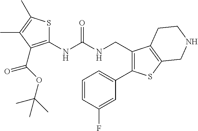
C1(NC(NCC2=C(C3=CC=CC(F)=C3)SC3=C2CCNC3)=O)=C(C(=O)OC(C)(C)C)C(C)=C(C)S1
